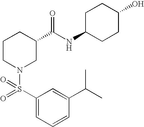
C1(C(C)C)=CC(S(=O)(N2CC(C(NC3CCC(O)CC3)=O)CCC2)=O)=CC=C1
